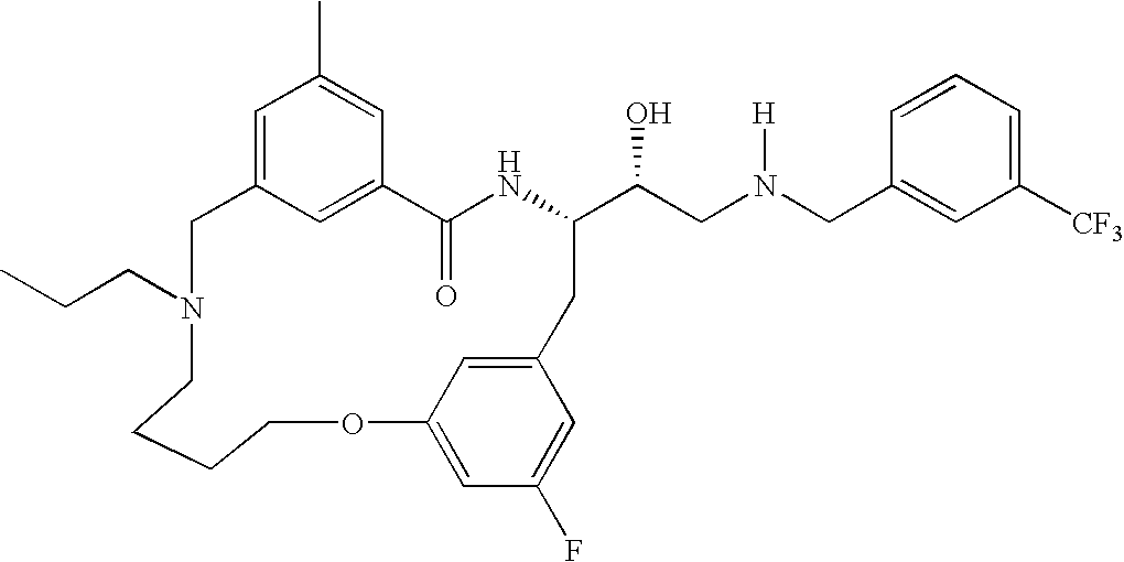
C12=CC(=CC(C)=C1)CN(CCC)CCCCOC1=CC(F)=CC(=C1)CC(C(CN(CC1=CC([CF3])=CC=C1)[H])O)NC2=O
